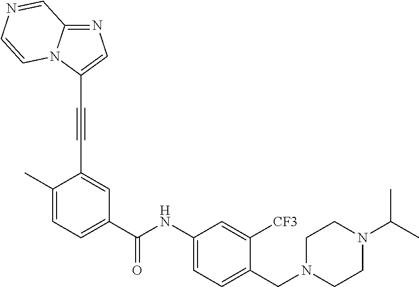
N1=C2N(C(C#CC3=CC(C(NC4=CC=C(CN5CCN(C(C)C)CC5)C([CF3])=C4)=O)=CC=C3C)=C1)C=CN=C2
